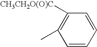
C1(C)=C([CH3CH2O(O)C])C=CC=C1
